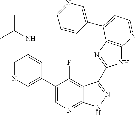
C1=NC=C(C2=CN=C3C(=C2F)C(C2=NC4=C(N2)N=CC=C4C2=CN=CC=C2)=NN3)C=C1NC(C)C
